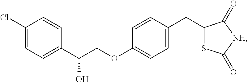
C1(Cl)=CC=C(C(COC2=CC=C(CC3SC(=O)[NH]C3=O)C=C2)O)C=C1
